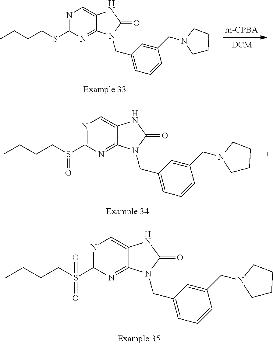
C12=NC(SCCCC)=NC=C1NC(=O)N2CC1=CC=CC(CN2CCCC2)=C1.C12=NC(S(CCCC)=O)=NC=C1NC(=O)N2CC1=CC=CC(CN2CCCC2)=C1.C12=NC(S(CCCC)(=O)=O)=NC=C1NC(=O)N2CC1=CC=CC(CN2CCCC2)=C1
